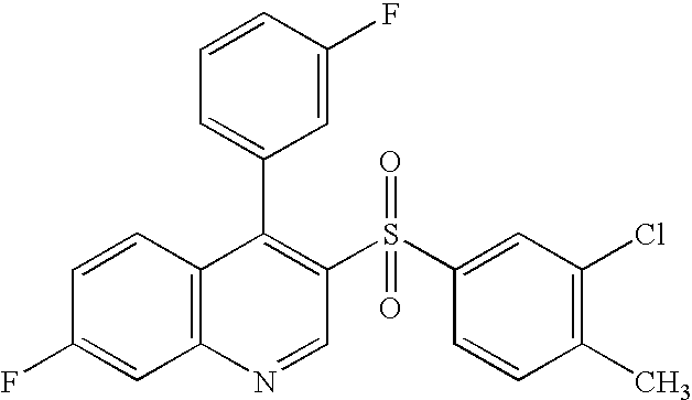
C12=C(C=CC(F)=C1)C(C1=CC=CC(F)=C1)=C(S(C1=CC(Cl)=C(C)C=C1)(=O)=O)C=N2
